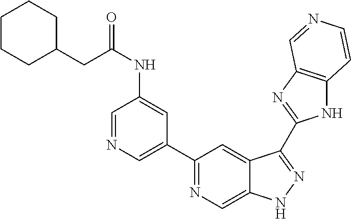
C1(C2=NC=C3C(=C2)C(C2=NC4=C(N2)C=CN=C4)=NN3)=CN=CC(NC(CC2CCCCC2)=O)=C1
